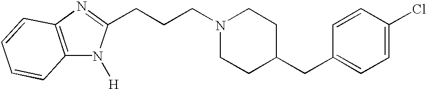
N1=C(CCCN2CCC(CC3=CC=C(Cl)C=C3)CC2)N([H])C2=C1C=CC=C2
